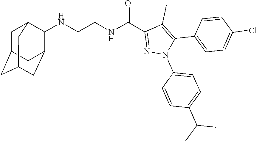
N(CCNC(C1=NN(C2=CC=C(C(C)C)C=C2)C(C2=CC=C(Cl)C=C2)=C1C)=O)C1C2CC3CC(CC1C3)C2
